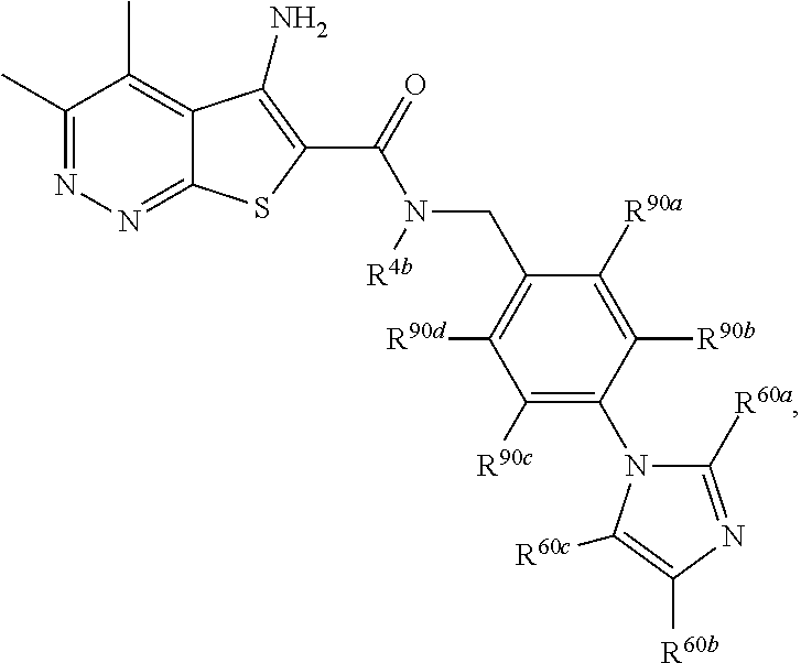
C1(C)=NN=C2C(=C1C)C(N)=C(C(N(CC1=C([R90d])C([R90c])=C(N3C([R60a])=NC([R60b])=C3[R60c])C([R90b])=C1[R90a])[R4b])=O)S2
